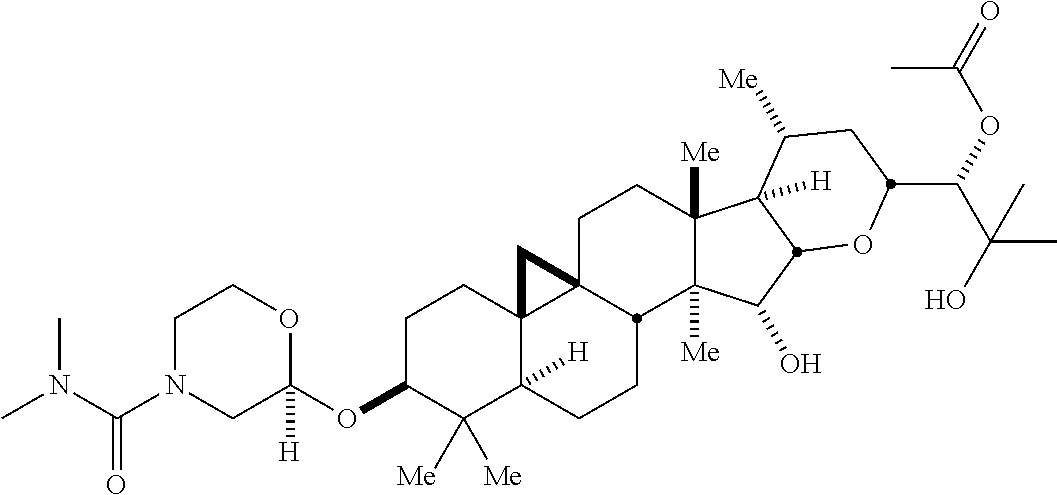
N(C(N1CC(OC2C([Me])([Me])C3([H])C4(CC2)C2(CCC5([Me])C([Me])(C(O)C6C5([H])C([Me])CC(C(C(C)(C)O)OC(C)=O)O6)C2CC3)C4)([H])OCC1)=O)(C)C
